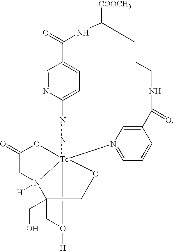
C1=NC2=CC=C1C(=O)NC([COOCH3])CCCNC(=O)C1=CN(=CC=C1)[Tc]134(nn2)OC(=O)CN1([H])C(CO)(CO3[H])CO4
